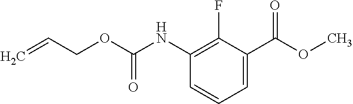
C1=C(C(OC)=O)C(F)=C(NC(OCC=C)=O)C=C1
